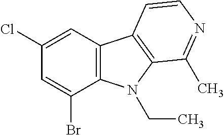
C12=C(N(CC)C3=C1C=CN=C3C)C(Br)=CC(Cl)=C2
